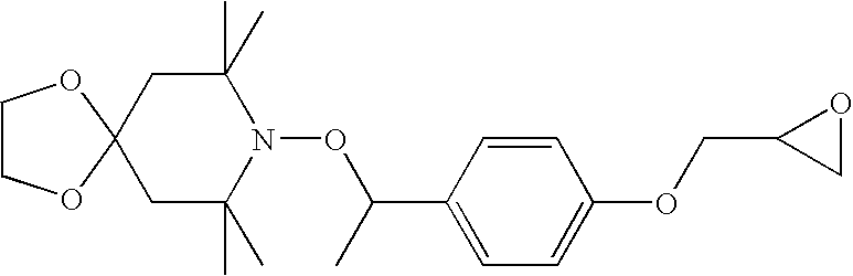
C12(CC(C)(C)N(OC(C)C3=CC=C(OCC4CO4)C=C3)C(C)(C)C1)OCCO2
